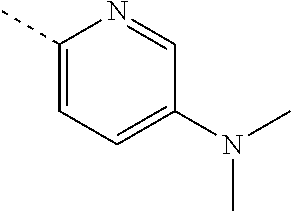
C1(C)=CC=C(N(C)C)C=N1
